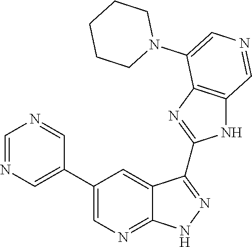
C1=NC=C(C2=CN=C3C(=C2)C(C2=NC4=C(N2)C=NC=C4N2CCCCC2)=NN3)C=N1
